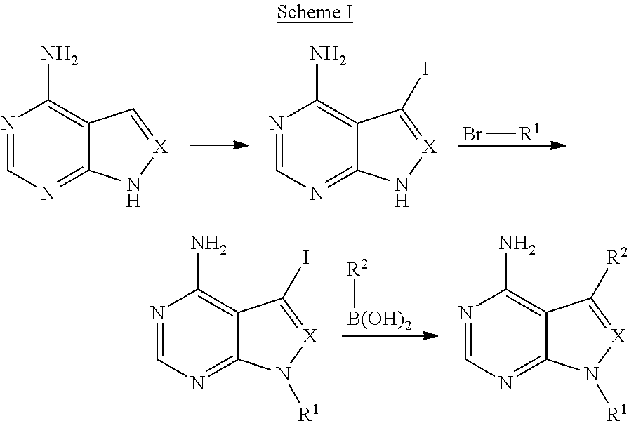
Br[R1].N1=CN=C2C(=C1N)C=[X]N2.N1=CN=C2C(=C1N)C(I)=[X]N2.[R2][B(OH)2].N1=CN=C2C(=C1N)C(I)=[X]N2[R1].N1=CN=C2C(=C1N)C([R2])=[X]N2[R1]
